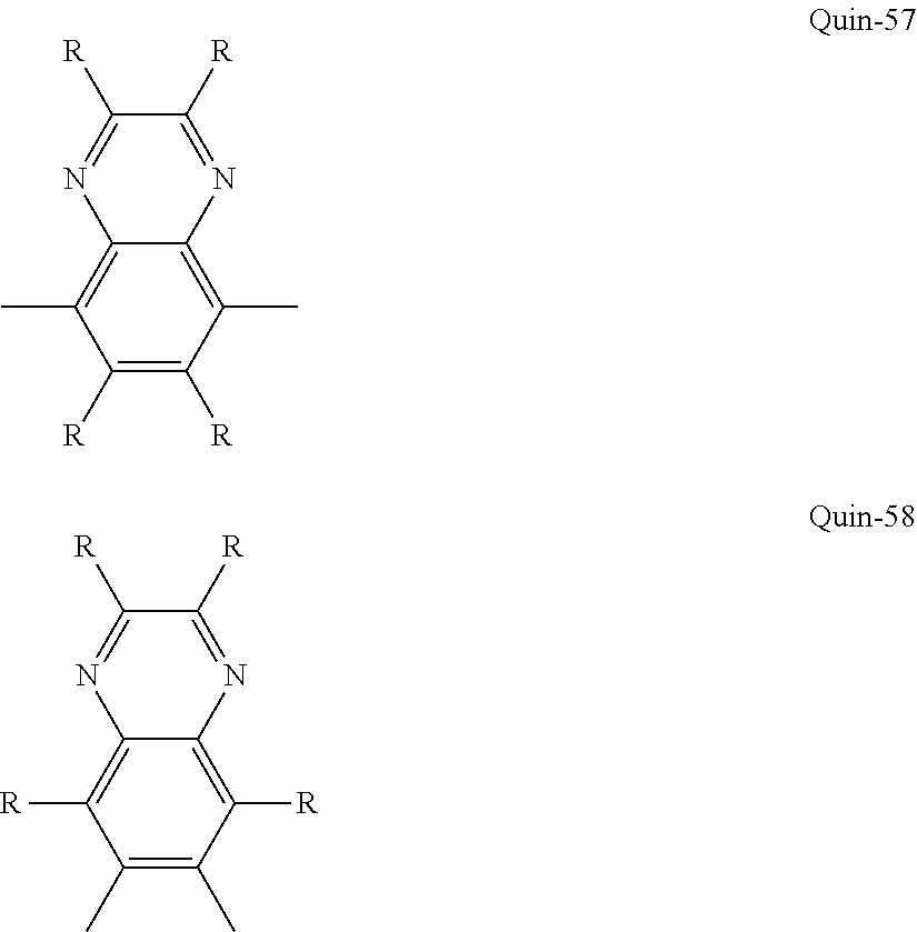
C1([R])=C([R])C(C)=C2C(=C1C)N=C([R])C([R])=N2.C1(C)=C(C)C([R])=C2C(=C1[R])N=C([R])C([R])=N2
